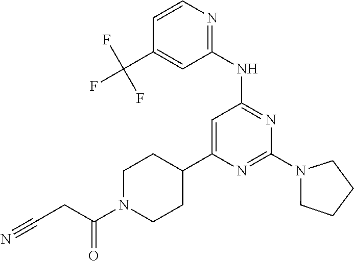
N1=C(N2CCCC2)N=C(NC2=NC=CC(C(F)(F)F)=C2)C=C1C1CCN(C(CC#N)=O)CC1
